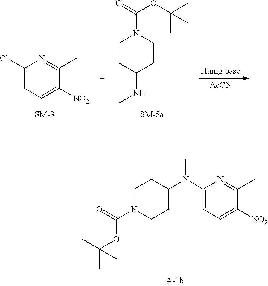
C1N(C(=O)OC(C)(C)C)CCC(N(C2=CC=C([NO2])C(C)=N2)C)C1.C1CC(NC)CCN1C(=O)OC(C)(C)C.C1(Cl)=CC=C([NO2])C(C)=N1.[AcCN]
